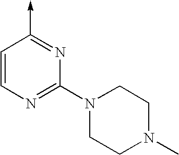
C1=CN=C(N2CCN(C)CC2)N=C1->C
